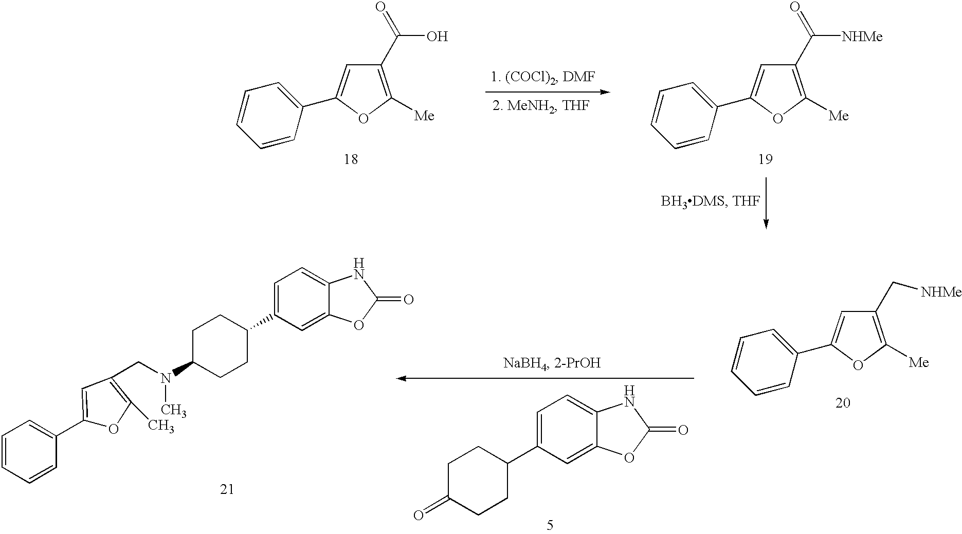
C1=CC=CC(C2=CC(C(=O)O)=C([Me])O2)=C1.C1=CC=CC(C2=CC(C(=O)[NHMe])=C([Me])O2)=C1.C1=CC=CC(C2=CC(CN(C3CCC(C4=CC=C5C(=C4)OC(=O)N5)CC3)C)=C(C)O2)=C1.C1=CC=CC(C2=CC(C[NHMe])=C([Me])O2)=C1.C1C(=O)CCC(C2=CC=C3C(=C2)OC(=O)N3)C1
